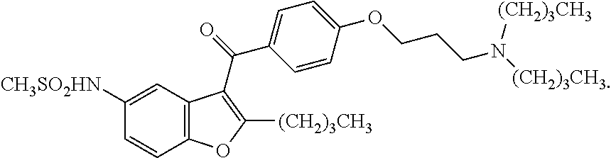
C1([CH3SO2HN])=CC2=C(C=C1)OC([(CH2)3CH3])=C2C(=O)C1=CC=C(OCCCN([(CH2)3CH3])[(CH2)3CH3])C=C1
